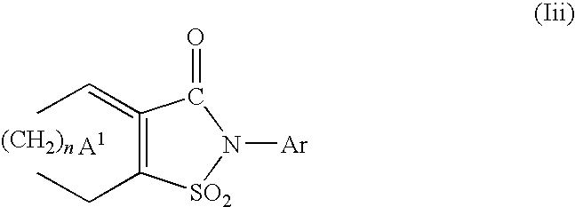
CC=C1=C(CC)[SO2]N([Ar])C1=O
